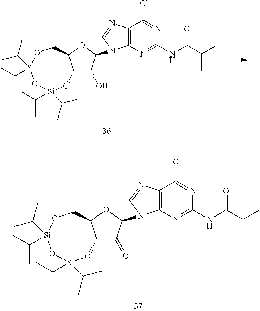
C12C(O)C(N3C4=C(N=C3)C(Cl)=NC(NC(C(C)C)=O)=N4)OC1CO[Si](C(C)C)(C(C)C)O[Si](C(C)C)(C(C)C)O2.C12C(=O)C(N3C4=C(N=C3)C(Cl)=NC(NC(C(C)C)=O)=N4)OC1CO[Si](C(C)C)(C(C)C)O[Si](C(C)C)(C(C)C)O2
